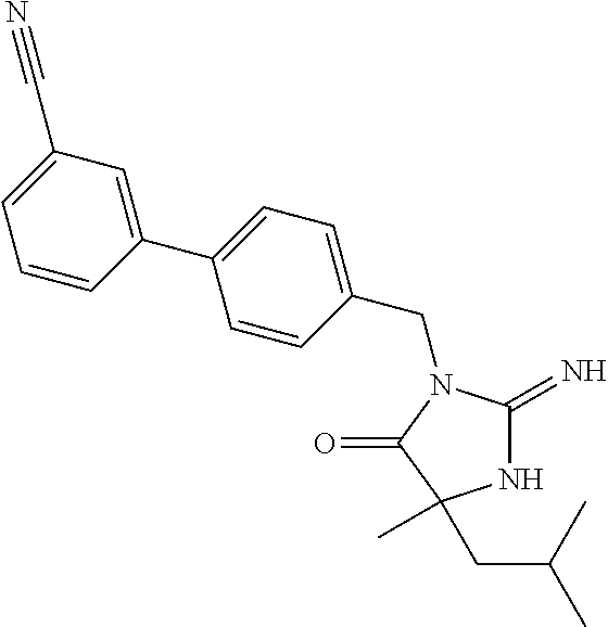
C1(CN2C(=N)NC(C)(CC(C)C)C2=O)=CC=C(C2=CC(C#N)=CC=C2)C=C1
